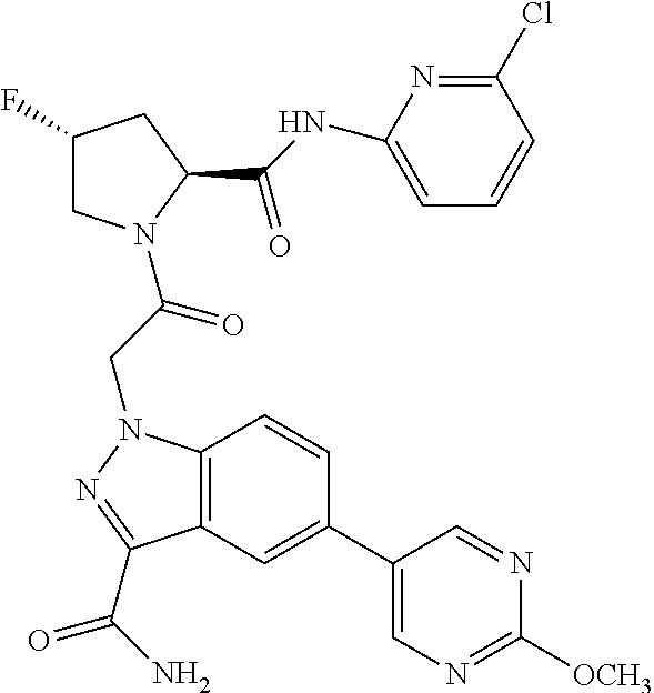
ClC1=NC(NC(=O)C2CC(F)CN2C(=O)CN2C3=C(C=C(C4=CN=C([OCH3])N=C4)C=C3)C(C(=O)N)=N2)=CC=C1
